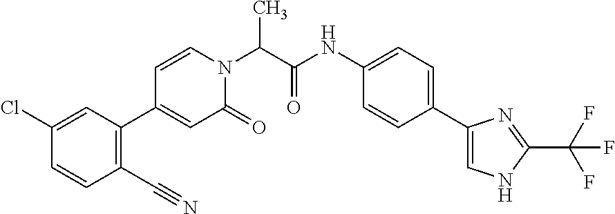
CC(N1C=CC(C2=C(C#N)C=CC(Cl)=C2)=CC1=O)C(NC1=CC=C(C2=CNC(C(F)(F)F)=N2)C=C1)=O
